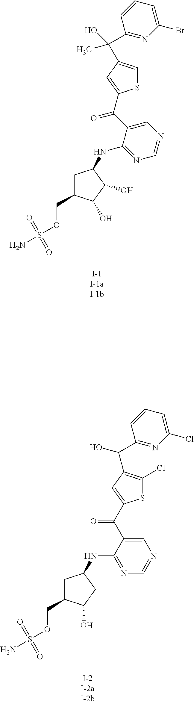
C1C(COS(N)(=O)=O)C(O)C(O)C1NC1=NC=NC=C1C(=O)C1=CC(C(C2=NC(Br)=CC=C2)(O)C)=CS1.C1C(COS(N)(=O)=O)C(O)CC1NC1=NC=NC=C1C(=O)C1=CC(C(C2=NC(Cl)=CC=C2)O)=C(Cl)S1
